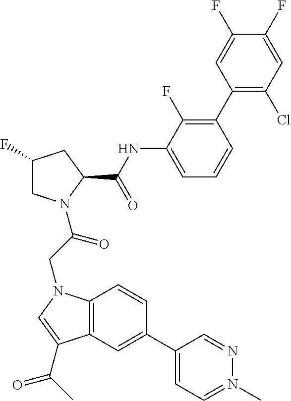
C1(C2=CC3=C(C=C2)N(CC(=O)N2CC(F)CC2C(NC2=CC=CC(C4=C(Cl)C=C(F)C(F)=C4)=C2F)=O)C=C3C(C)=O)=CC=N(C)N=C1
